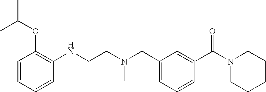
CC(OC1=C(NCCN(CC2=CC=CC(C(N3CCCCC3)=O)=C2)C)C=CC=C1)C
